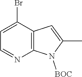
C1(Br)=CC=NC2=C1C=C(C)N2[BOC]
